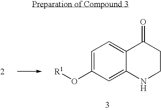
C1=C(O[R1])C=C2C(=C1)C(=O)CCN2
